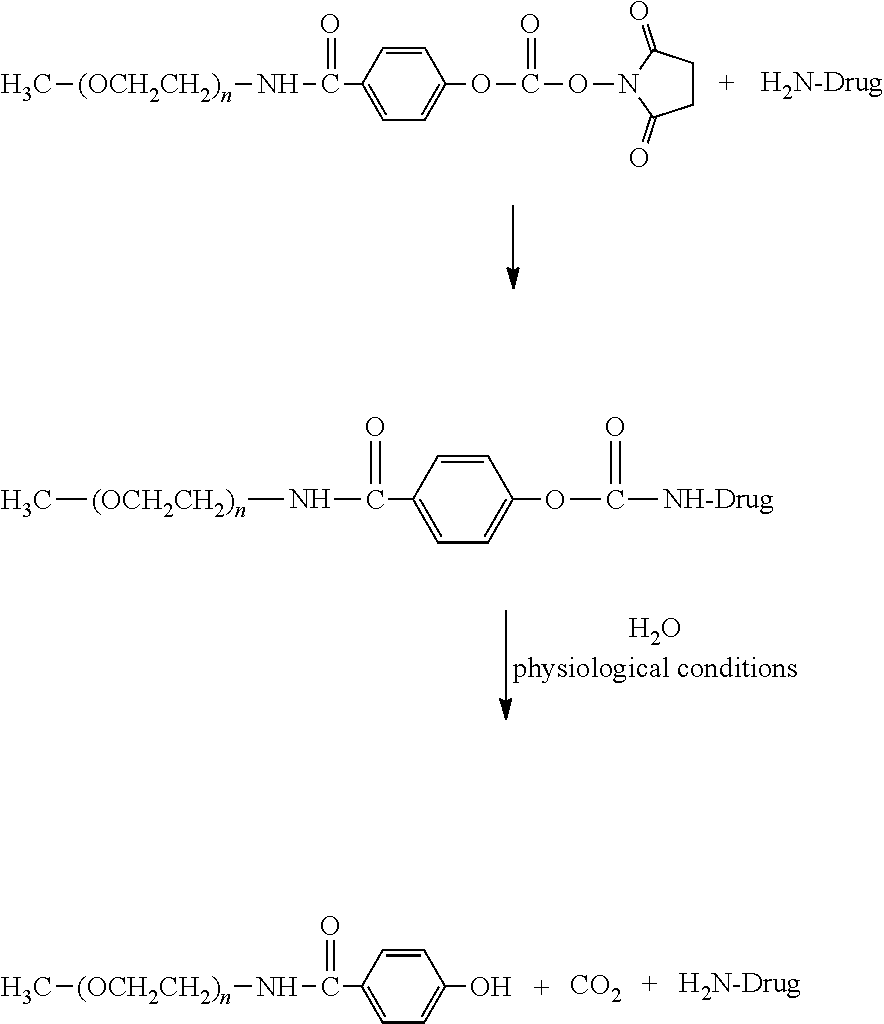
C[(OCH2CH2)n]NC(=O)C1=CC=C(OC(=O)ON2C(=O)CCC2=O)C=C1.C[(OCH2CH2)n]NC(=O)C1=CC=C(OC(=O)[NH-Drug])C=C1.C[(OCH2CH2)n]NC(=O)C1=CC=C(O)C=C1.[CO2]
